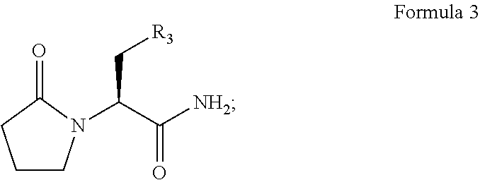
C1CN(C(C([NH2])=O)C[R3])C(=O)C1
